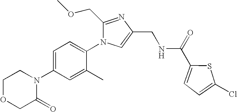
C1OCC(=O)N(C2=CC=C(N3C(COC)=NC(CNC(C4=CC=C(Cl)S4)=O)=C3)C(C)=C2)C1
